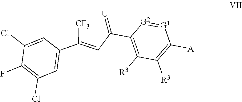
C1=C(Cl)C(F)=C(Cl)C=C1C(=CC(=[U])C1=C([R3])C([R3])=C([A])[G1]=[G2]1)[CF3]
